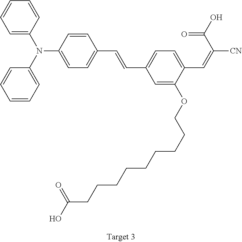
C1=C(N(C2=CC=CC=C2)C2=CC=C(C=CC3=CC=C(C=C(C(=O)O)[CN])C(OCCCCCCCCCC(O)=O)=C3)C=C2)C=CC=C1
